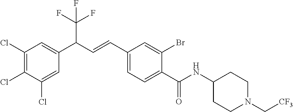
C1(Cl)=CC(C(C=CC2=CC=C(C(NC3CCN(C[CF3])CC3)=O)C(Br)=C2)C(F)(F)F)=CC(Cl)=C1Cl
